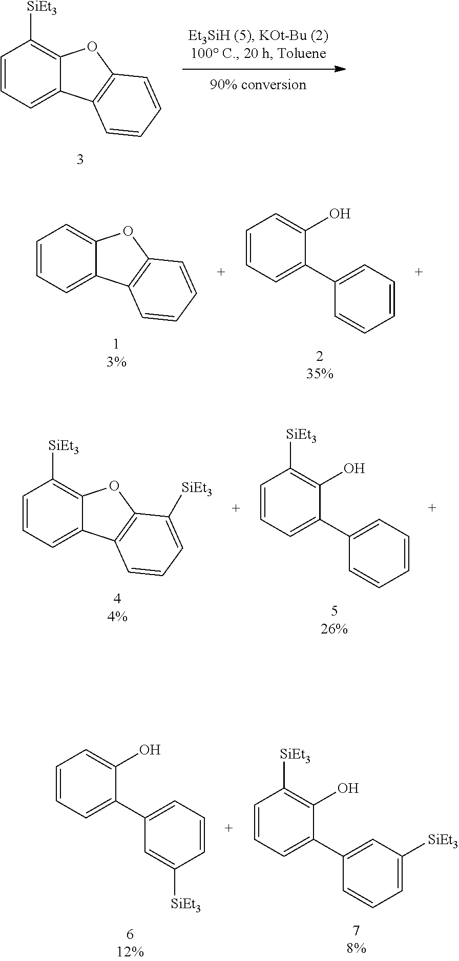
C1=CC=C2C(=C1[SiEt3])OC1=C2C=CC=C1.C1=CC=C2C(=C1)OC1=C2C=CC=C1.C1=CC=C(C2=CC=CC=C2)C(O)=C1.C1=CC=C2C(=C1[SiEt3])OC1=C2C=CC=C1[SiEt3].C1=CC=C(C2=CC=CC=C2)C(O)=C1[SiEt3].C1=CC=C(C2=CC=CC([SiEt3])=C2)C(O)=C1.C1=CC=C(C2=CC([SiEt3])=CC=C2)C(O)=C1[SiEt3]
